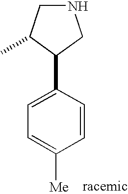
N1CC(C)C(C2=CC=C([Me])C=C2)C1
